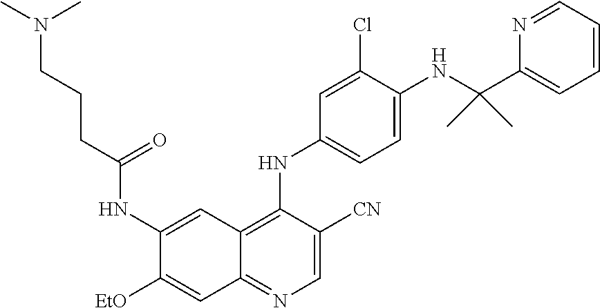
C1(NC(CCCN(C)C)=O)=CC2=C(NC3=CC=C(NC(C4=CC=CC=N4)(C)C)C(Cl)=C3)C([CN])=CN=C2C=C1[OEt]
